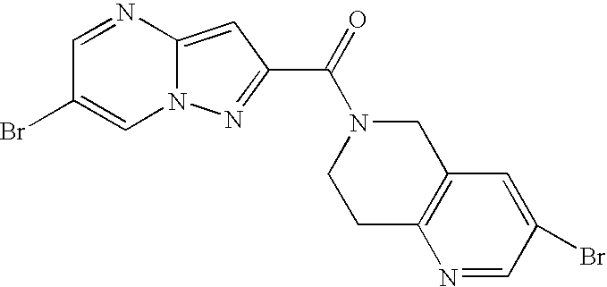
N1=CC(Br)=CN2C1=CC(C(=O)N1CCC3=C(C1)C=C(Br)C=N3)=N2
